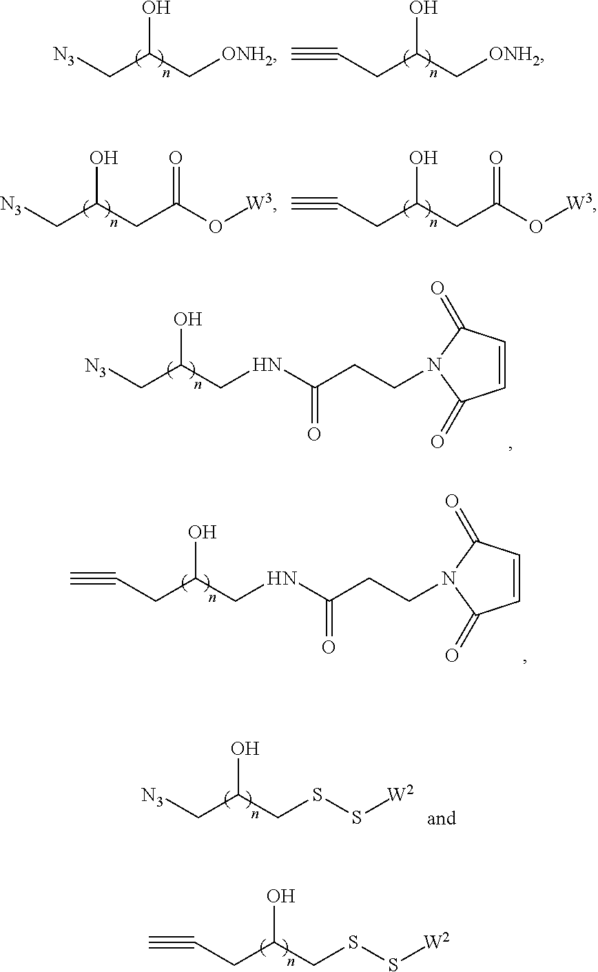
[N3]CC(C[ONH2])O.C(CC(C[ONH2])O)#C.C(CC(CC(O[W3])=O)O)#C.[N3]CC(CC(O[W3])=O)O.[N3]CC(CNC(CCN1C(=O)C=CC1=O)=O)O.C(CC(CNC(CCN1C(=O)C=CC1=O)=O)O)#C.[N3]CC(CSS[W2])O.C(CC(CSS[W2])O)#C
